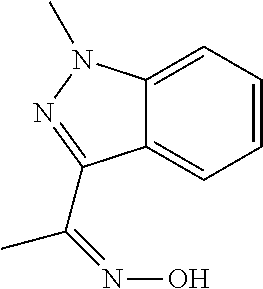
C12=CC=CC=C1N(C)N=C2C(C)=NO
